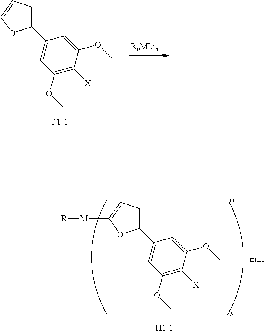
C1(OC)=C([X])C(OC)=CC(C2=CC=C([M][R])O2)=C1.[H1-1].C1(OC)=C([X])C(OC)=CC(C2=CC=CO2)=C1.[G1-1]
